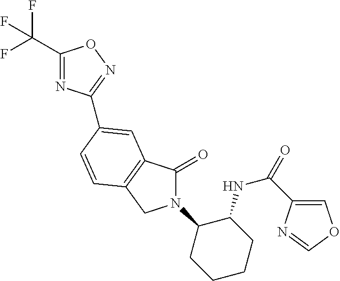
C1(C(F)(F)F)=NC(C2=CC3=C(CN(C4CCCCC4NC(=O)C4=COC=N4)C3=O)C=C2)=NO1
